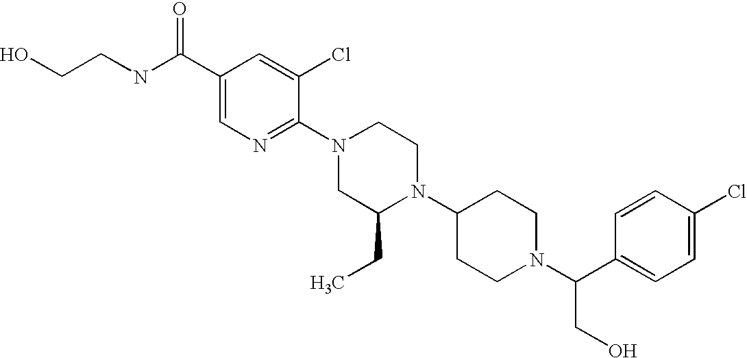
C1(Cl)=CC=C(C(N2CCC(N3C(CC)CN(C4=NC=C(C(NCCO)=O)C=C4Cl)CC3)CC2)CO)C=C1
